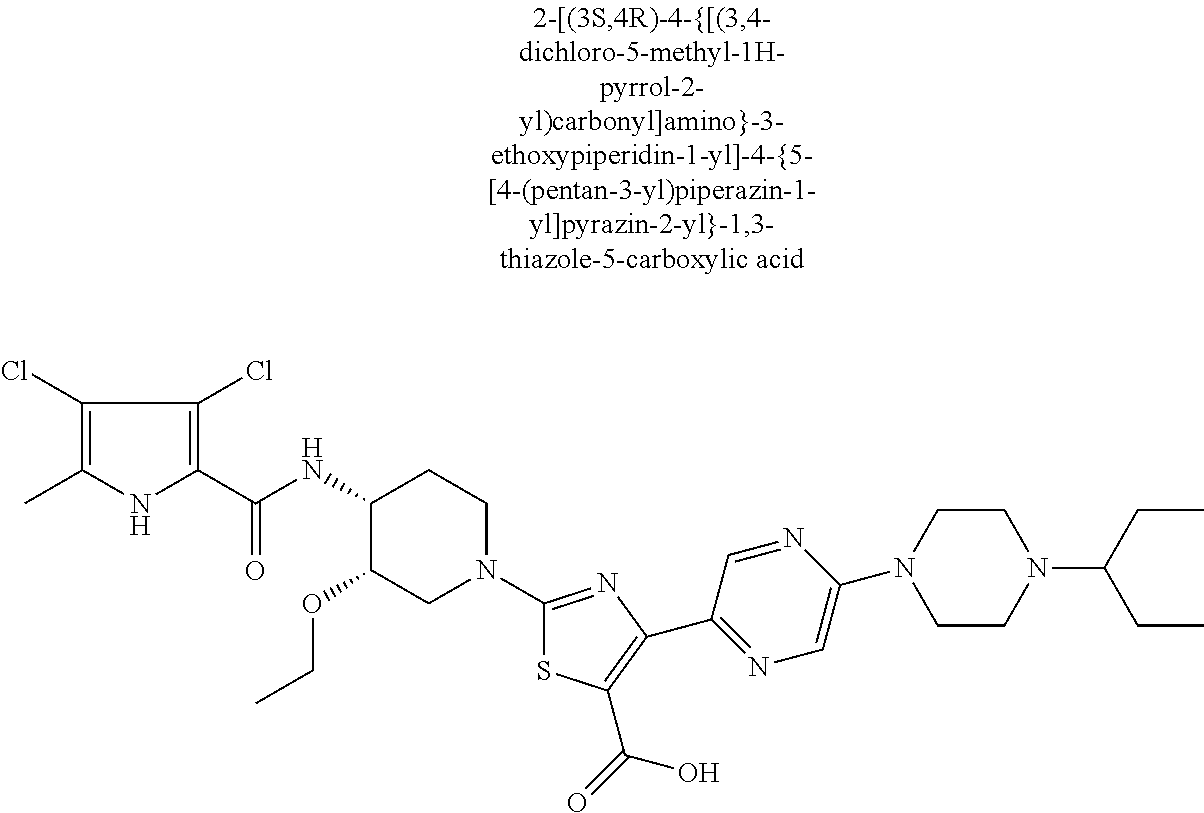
C1(Cl)=C(C)NC(C(NC2C(OCC)CN(C3=NC(C4=NC=C(N5CCN(C(CC)CC)CC5)N=C4)=C(C(=O)O)S3)CC2)=O)=C1Cl
